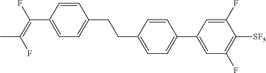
C1=CC(C(=C(F)C)F)=CC=C1CCC1=CC=C(C2=CC(F)=C([SF5])C(F)=C2)C=C1
